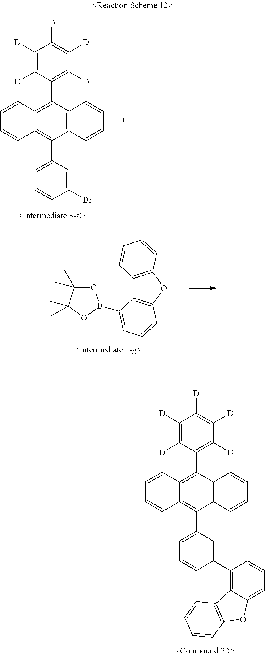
C12=C(C(C3=C([D])C([D])=C([D])C([D])=C3[D])=C3C(=C1C1=CC=CC(C4=C5C(=CC=C4)OC4=C5C=CC=C4)=C1)C=CC=C3)C=CC=C2.C12=C(C(C3=C([D])C([D])=C([D])C([D])=C3[D])=C3C(=C1C1=CC=CC(Br)=C1)C=CC=C3)C=CC=C2.C12=C(OC3=C1C(B1OC(C)(C)C(C)(C)O1)=CC=C3)C=CC=C2
